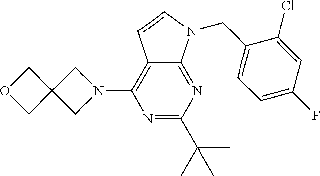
N1=C(C(C)(C)C)N=C2C(=C1N1CC3(C1)COC3)C=CN2CC1=CC=C(F)C=C1Cl
